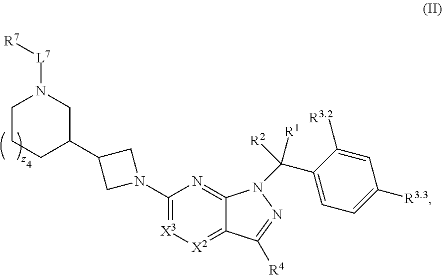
C1CCC(C2CN(C3=[X3][X2]=C4C(=N3)N(C(C3=CC=C([R3.3])C=C3[R3.2])([R1])[R2])N=C4[R4])C2)CN1[L7][R7]
